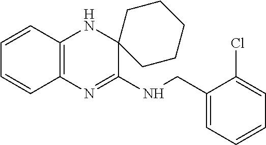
C1=CC2=C(C=C1)N=C(NCC1=CC=CC=C1Cl)C1(N2)CCCCC1
